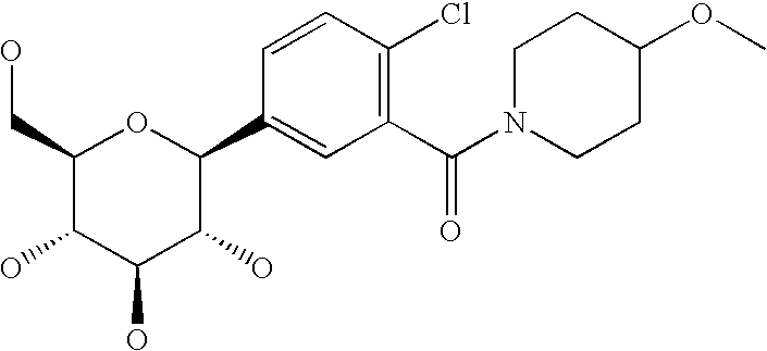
C1(CO)C(O)C(O)C(O)C(C2=CC(C(N3CCC(OC)CC3)=O)=C(Cl)C=C2)O1
